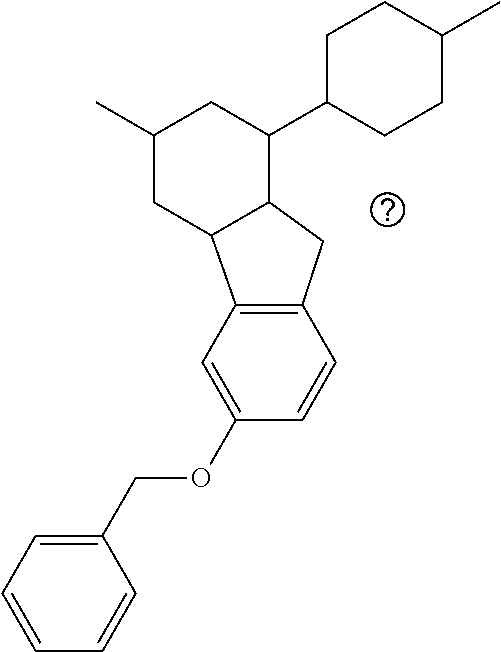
C12=C(C=C(OCC3=CC=CC=C3)C=C1)C1CC(C)CC(C3CCC(C)CC3)C1C2
